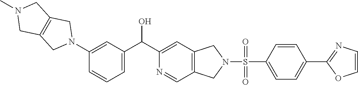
C1=C(N2CC3=C(C2)CN(C)C3)C=CC=C1C(C1=CC2=C(C=N1)CN(S(=O)(C1=CC=C(C3=NC=CO3)C=C1)=O)C2)O
